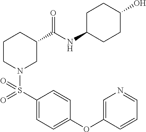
C1(S(=O)(N2CC(C(NC3CCC(O)CC3)=O)CCC2)=O)=CC=C(OC2=CN=CC=C2)C=C1
